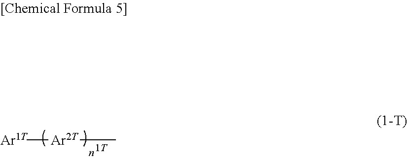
[Ar1T][Ar2T]C
